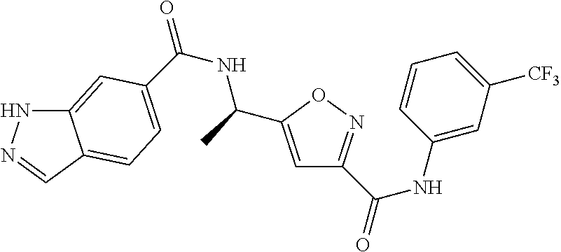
C12=CC(C(NC(C)C3=CC(C(=O)NC4=CC([CF3])=CC=C4)=NO3)=O)=CC=C1C=NN2
